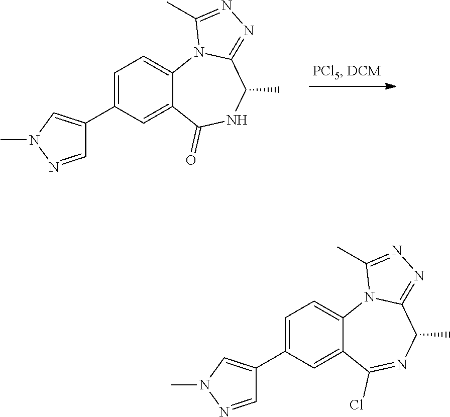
C1=C(C2=CN(C)N=C2)C=C2C(=C1)N1C(=NN=C1C)C(C)NC2=O.C1=C(C2=CN(C)N=C2)C=C2C(=C1)N1C(=NN=C1C)C(C)N=C2Cl
